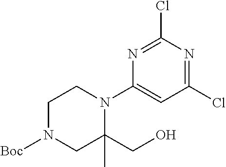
C1CN([Boc])CC(CO)(C)N1C1=CC(Cl)=NC(Cl)=N1
